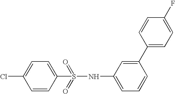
C1=CC(S(=O)(=O)NC2=CC=CC(C3=CC=C(F)C=C3)=C2)=CC=C1Cl
